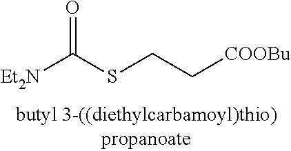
[Et2N]C(SCC[COOBu])=O
